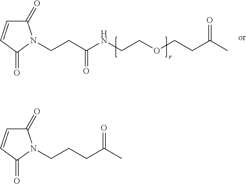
C1(=O)C=CC(=O)N1CCC(NCCOCCC(C)=O)=O.C1(=O)C=CC(=O)N1CCCC(C)=O
